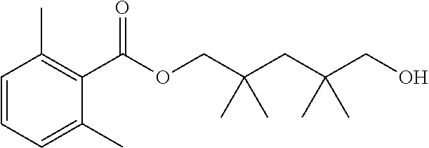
C1(C)=C(C(OCC(CC(CO)(C)C)(C)C)=O)C(C)=CC=C1
